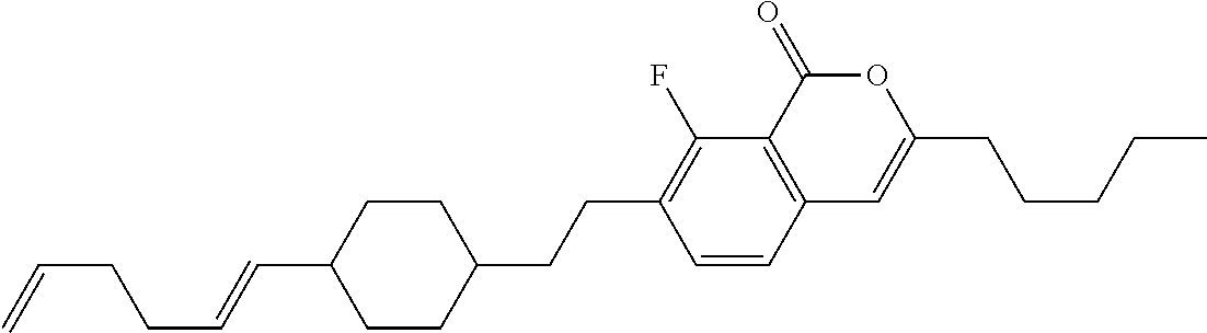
C12=C(C(=O)OC(CCCCC)=C1)C(F)=C(CCC1CCC(C=CCCC=C)CC1)C=C2
